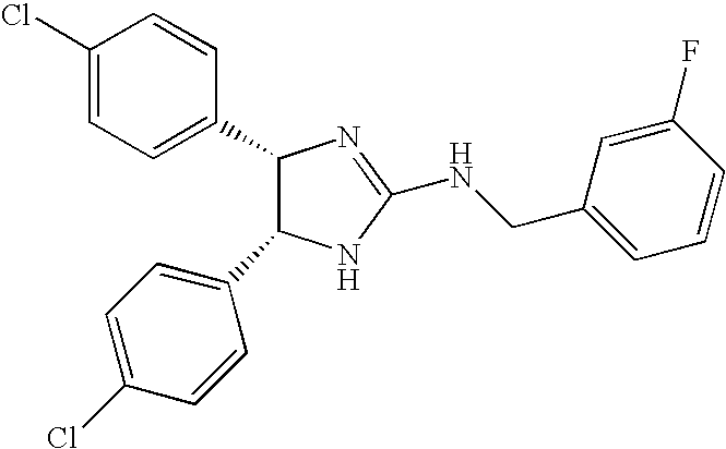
C1(Cl)=CC=C(C2C(C3=CC=C(Cl)C=C3)NC(NCC3=CC=CC(F)=C3)=N2)C=C1
